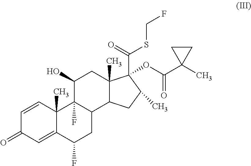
C1=CC2(C)C(=CC1=O)C(F)CC1C2(F)C(O)CC2(C)C1CC(C)C2(C(=O)SCF)OC(C1(C)CC1)=O
